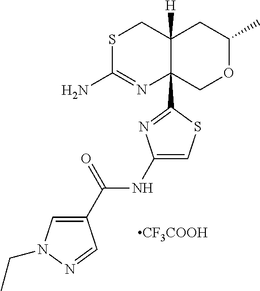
S1C(N)=NC2(C3=NC(NC(C4=CN(CC)N=C4)=O)=CS3)C([H])(C1)CC(C)OC2.[CF3COOH]
